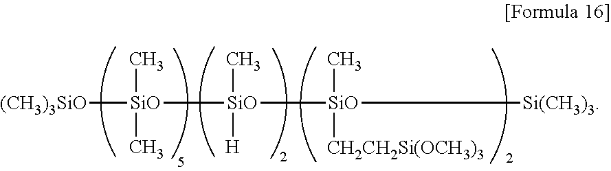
[(CH3)3SiO][SiO](C)(C)[SiO](C)([H])[SiO]([Si(CH3)3])([CH2CH2Si(OCH3)3])C
